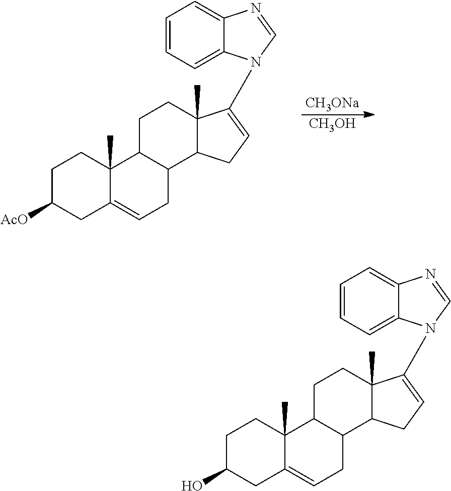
C12(C)C(=CCC3C1CCC1(C)C3CC=C1N1C3=CC=CC=C3N=C1)CC([AcO])CC2.[CH3ONa].[CH3OH].C12(C)C(=CCC3C1CCC1(C)C3CC=C1N1C3=CC=CC=C3N=C1)CC(O)CC2
